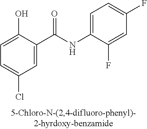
C1=C(C(NC2=CC=C(F)C=C2F)=O)C(O)=CC=C1Cl
